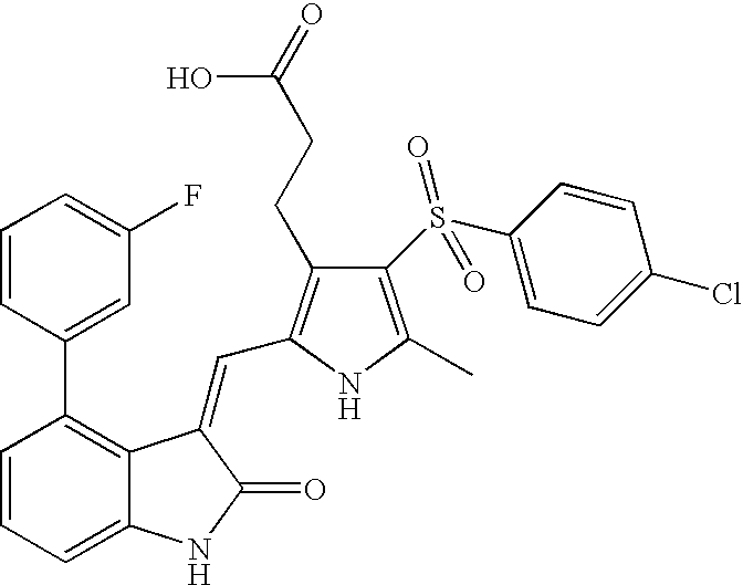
C1=CC=C2C(=C1C1=CC(F)=CC=C1)C(=CC1=C(CCC(=O)O)C(S(C3=CC=C(Cl)C=C3)(=O)=O)=C(C)N1)C(=O)N2
